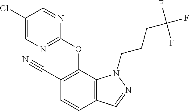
C1(Cl)=CN=C(OC2=C(C#N)C=CC3=C2N(CCCC(F)(F)F)N=C3)N=C1
